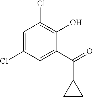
C1=C(Cl)C=C(C(C2CC2)=O)C(O)=C1Cl
